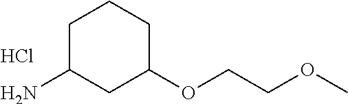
O(C)CCOC1CC(N)CCC1.Cl
